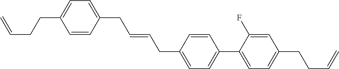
C1=CC(CC=CCC2=CC=C(C3=CC=C(CCC=C)C=C3F)C=C2)=CC=C1CCC=C
